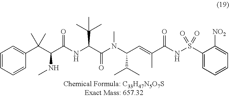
C1=CC=CC(C(C(C(NC(C(N(C(C=C(C(NS(C2=CC=CC=C2[NO2])(=O)=O)=O)C)C(C)C)C)=O)C(C)(C)C)=O)NC)(C)C)=C1
